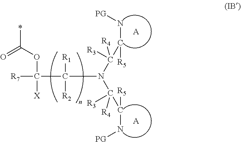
[A].*C(OC([X])([R7])C(N(C(C([R5])N[PG])([R3])[R4])C([R3])([R4])C([R5])N[PG])([R1])[R2])=O.[A]
